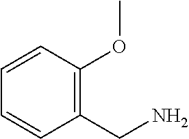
C1(CN)=C(OC)C=CC=C1
